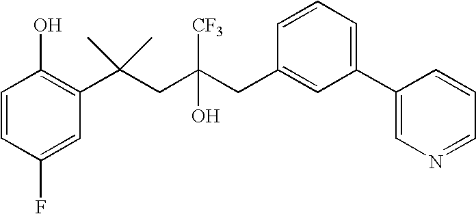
C1(F)=CC(C(CC(CC2=CC(C3=CN=CC=C3)=CC=C2)(O)[CF3])(C)C)=C(O)C=C1
